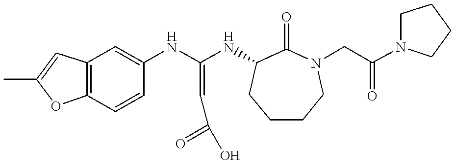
C12=C(C=CC(NC(NC3C(=O)N(CC(N4CCCC4)=O)CCCC3)=CC(O)=O)=C1)OC(C)=C2
